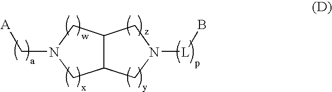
C12C(CN([L]B)C1)CN(C[A])C2
